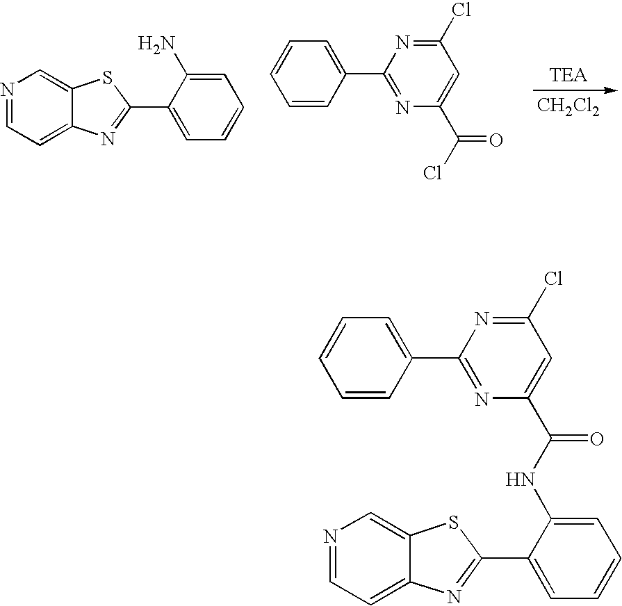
[TEA].[CH2Cl2].C1(C2=NC3=CC=NC=C3S2)=CC=CC=C1N.ClC(C1=CC(Cl)=NC(C2=CC=CC=C2)=N1)=O.C1(C2=NC3=CC=NC=C3S2)=CC=CC=C1NC(C1=CC(Cl)=NC(C2=CC=CC=C2)=N1)=O
